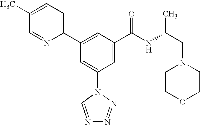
C1(C2=CC(C(NC(CN3CCOCC3)C)=O)=CC(N3C=NN=N3)=C2)=CC=C(C)C=N1
